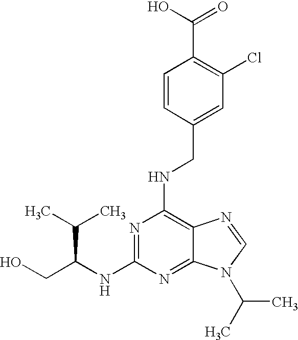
N1=C(NC(CO)C(C)C)N=C2C(=C1NCC1=CC(Cl)=C(C(=O)O)C=C1)N=CN2C(C)C
